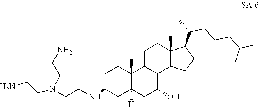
C1C2C(C3C(C)(C1)C(C(C)CCCC(C)C)CC3)C(O)CC1([H])C2(C)CCC(NCCN(CCN)CCN)C1
